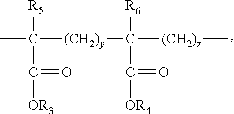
CC([(CH2)y]C([(CH2)z]C)([R6])C([OR4])=O)([R5])C([OR3])=O
